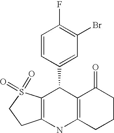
C12=C(S(=O)(=O)CC1)C(C1=CC(Br)=C(F)C=C1)C1=C(N2)CCCC1=O
